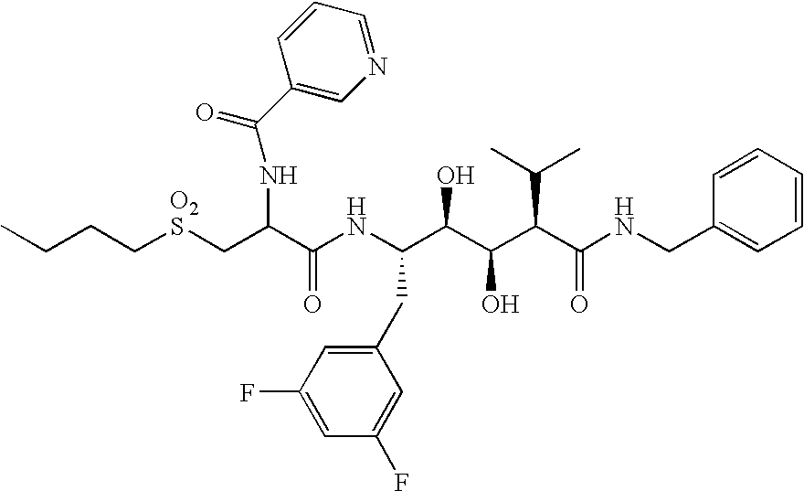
C(CC[O2S]CC(C(NC(C(C(C(C(NCC1=CC=CC=C1)=O)C(C)C)O)O)CC1=CC(F)=CC(F)=C1)=O)NC(=O)C1=CN=CC=C1)C
